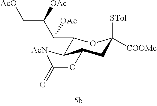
C1(C(C(C[AcO])[OAc])[OAc])C2C(CC([STol])([COOMe])O1)OC(=O)[AcN]2
